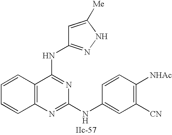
C12=C(N=C(NC3=CC([CN])=C([NHAc])C=C3)N=C1NC1=NNC([Me])=C1)C=CC=C2
